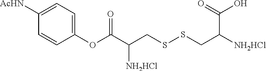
C1(OC(C(CSSCC([NH2HCl])C(=O)O)[NH2HCl])=O)=CC=C([AcHN])C=C1
